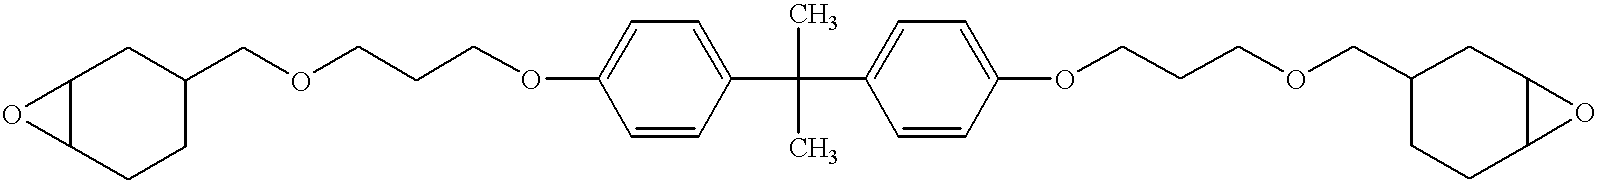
O1C2C1CC(COCCCOC1=CC=C(C(C)(C)C3=CC=C(OCCCOCC4CCC5C(C4)O5)C=C3)C=C1)CC2
